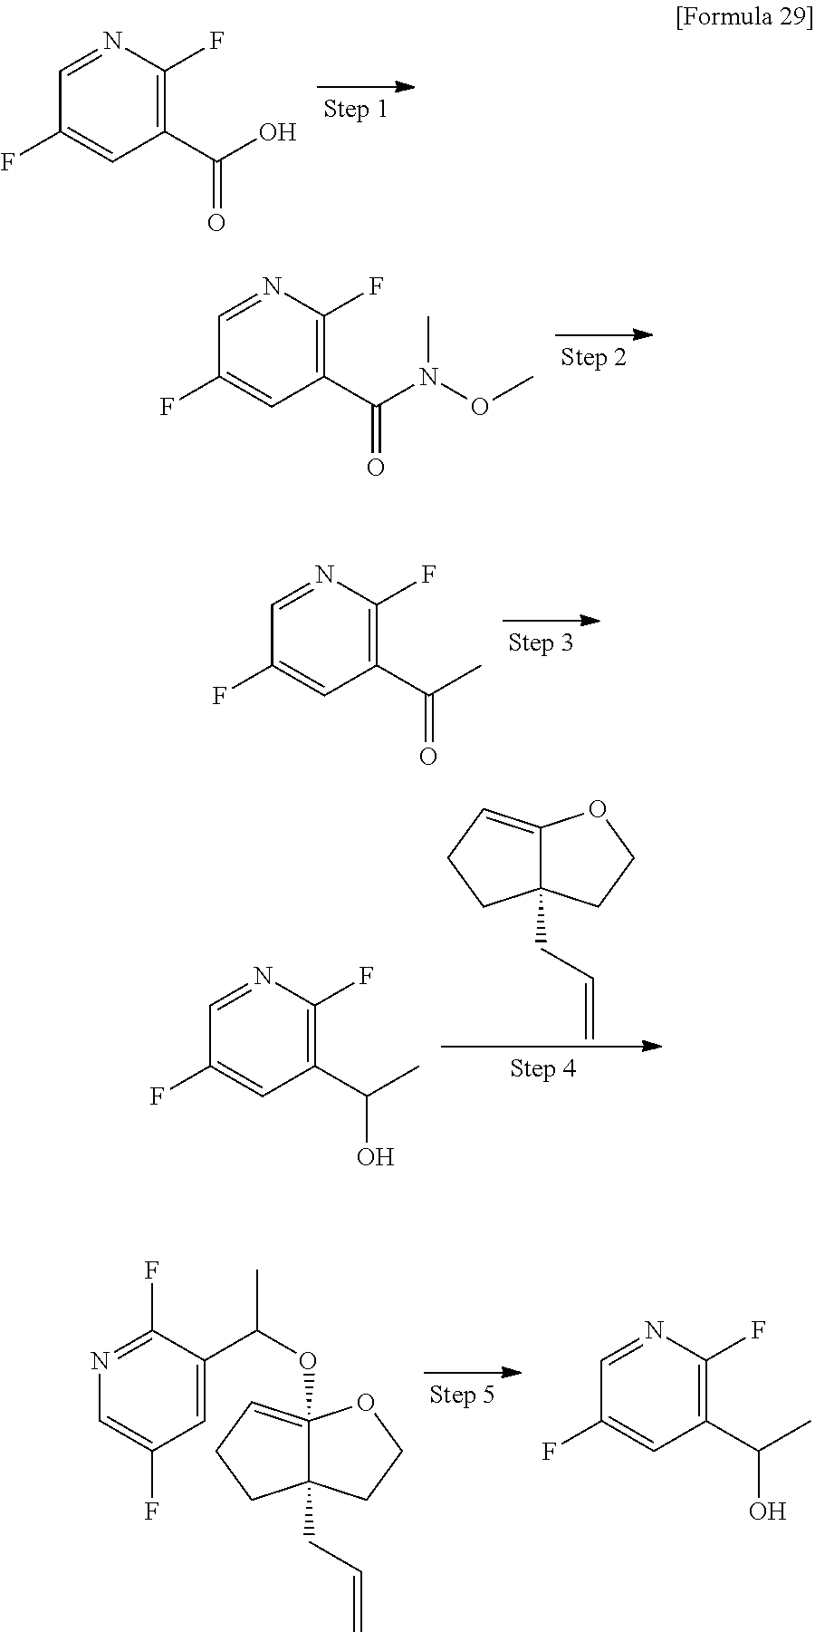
C1=NC(F)=C(C(O)=O)C=C1F.C1=NC(F)=C(C(N(OC)C)=O)C=C1F.C1=NC(F)=C(C(C)=O)C=C1F.C12=CCCC1(CC=C)CCO2.C1=NC(F)=C(C(C)O)C=C1F.C12(OC(C)C3=CC(F)=CN=C3F)=CCCC1(CC=C)CCO2.C1(F)=C(C(C)O)C=C(F)C=N1
